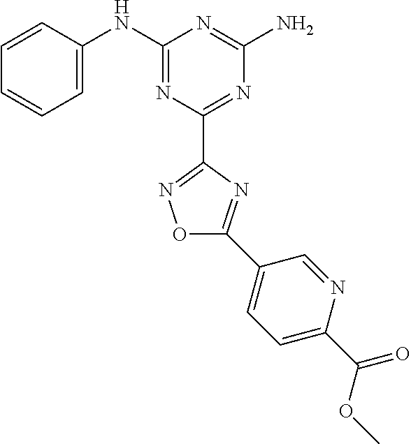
C1=CC(NC2=NC(C3=NOC(C4=CC=C(C(=O)OC)N=C4)=N3)=NC(N)=N2)=CC=C1
